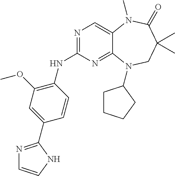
N1=C(NC2=C(OC)C=C(C3=NC=CN3)C=C2)N=C2C(=C1)N(C)C(=O)C(C)(C)CN2C1CCCC1
